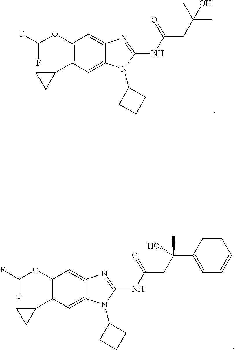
C1(OC(F)F)=C(C2CC2)C=C2C(=C1)N=C(NC(CC(C)(C)O)=O)N2C1CCC1.C1(OC(F)F)=C(C2CC2)C=C2C(=C1)N=C(NC(CC(C1=CC=CC=C1)(O)C)=O)N2C1CCC1
